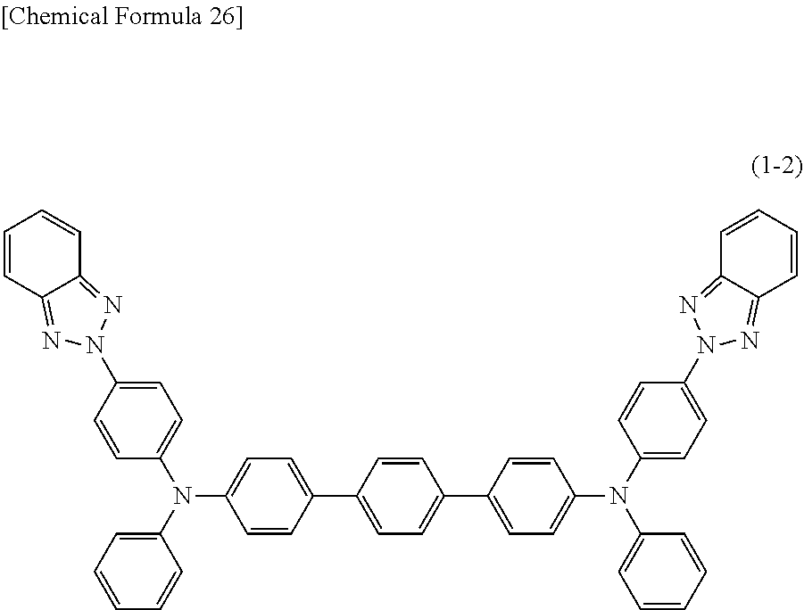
C1=CC(C2=CC=C(C3=CC=C(N(C4=CC=C(N5N=C6C=CC=CC6=N5)C=C4)C4=CC=CC=C4)C=C3)C=C2)=CC=C1N(C1=CC=C(N2N=C3C=CC=CC3=N2)C=C1)C1=CC=CC=C1
